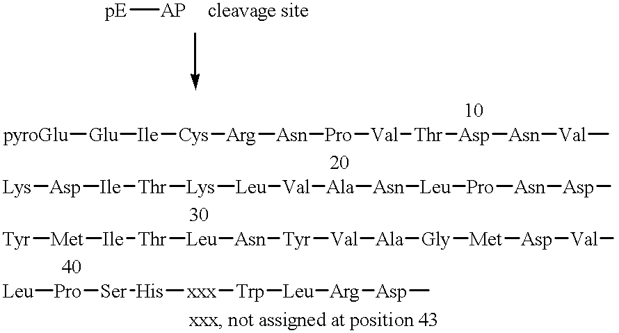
[pE][AP].[pyroGlu][Glu][Ile][Cys][Arg][Asn][Pro][Val][Thr][Asp][Asn][Val]C.[Lys][Asp][Ile][Thr][Lys][Leu][Val][Ala][Asn][Leu][Pro][Asn][Asp]C.[Tyr][Met][Ile][Thr][Leu][Asn][Tyr][Val][Ala][Gly][Met][Asp][Val]C.[Leu][Pro][Ser][His][xxx][Trp][Leu][Arg][Asp]C
